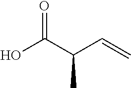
C(C=C)(C(O)=O)C
